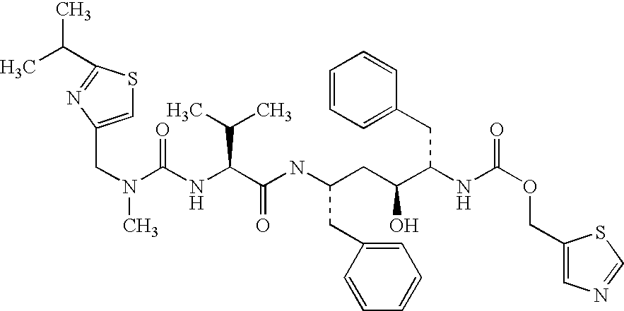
CC(C)C1=NC(CN(C)C(NC(C(NC(CC(C(NC(OCC2=CN=CS2)=O)CC2=CC=CC=C2)O)CC2=CC=CC=C2)=O)C(C)C)=O)=CS1
